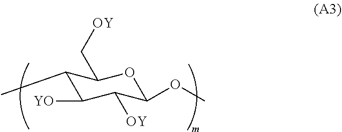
C1(C)C([YO])C([OY])C(OC)OC1C[OY]
